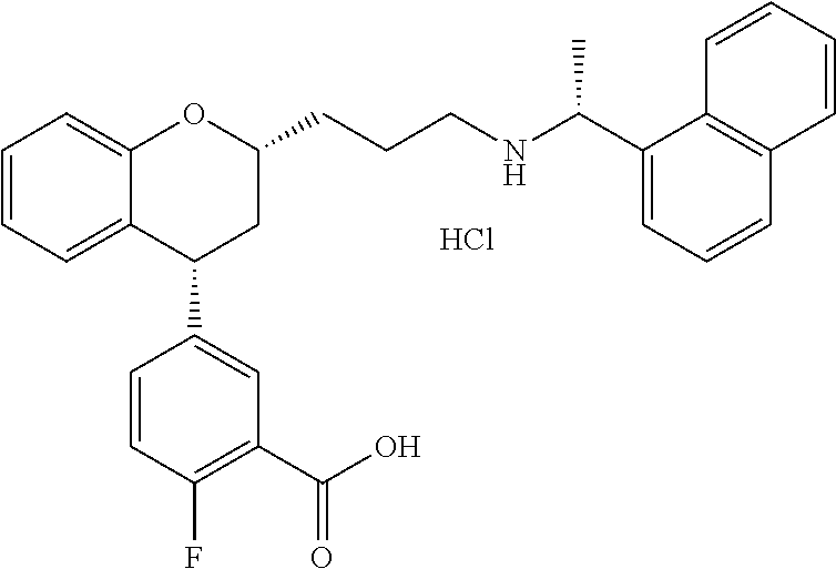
C1=CC=C2C(=C1)OC(CCCNC(C1=CC=CC3=C1C=CC=C3)C)CC2C1=CC(C(O)=O)=C(F)C=C1.Cl
